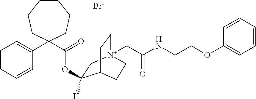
C1(C2(C(=O)OC3([H])C[N+]4(CC(NCCOC5=CC=CC=C5)=O)CCC3CC4)CCCCCC2)=CC=CC=C1.[Br-]
